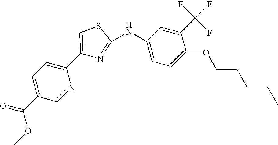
C1=C(C(OC)=O)C=NC(C2=CSC(NC3=CC=C(OCCCCC)C(C(F)(F)F)=C3)=N2)=C1
